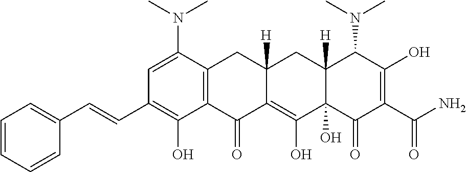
C1=C(N(C)C)C2=C(C(O)=C1C=CC1=CC=CC=C1)C(=O)C1=C(O)C3(O)C([H])(CC1([H])C2)C(N(C)C)C(O)=C(C(N)=O)C3=O
